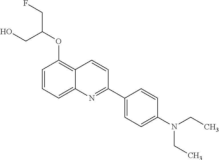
C1=CC=C2C(=C1OC(CF)CO)C=CC(C1=CC=C(N(CC)CC)C=C1)=N2
